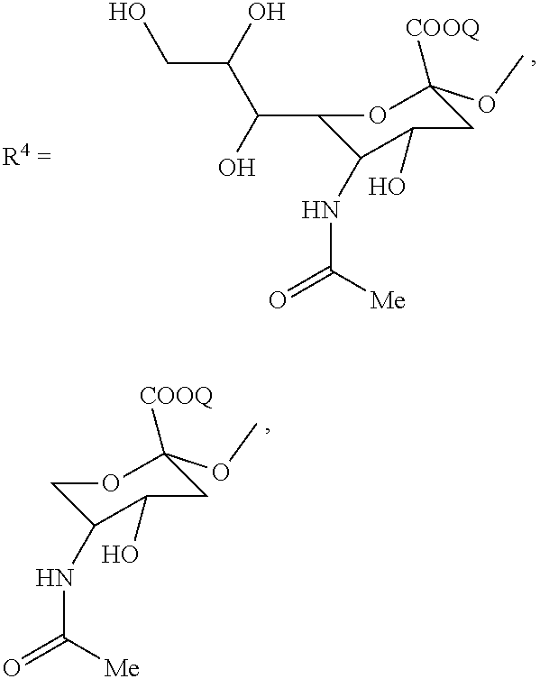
C1(C(O)C(O)CO)OC([COOQ])(OC)CC(O)C1NC(=O)[Me].C1OC([COOQ])(OC)CC(O)C1NC(=O)[Me]
